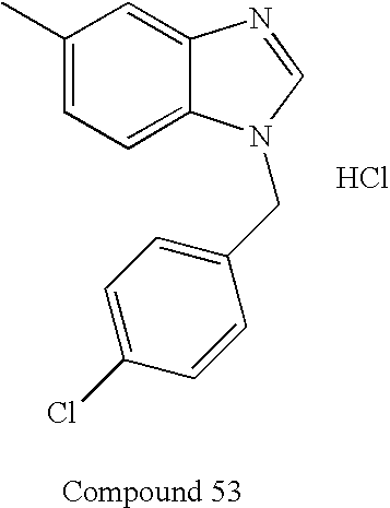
C1(C)=CC=C2C(=C1)N=CN2CC1=CC=C(Cl)C=C1.Cl
